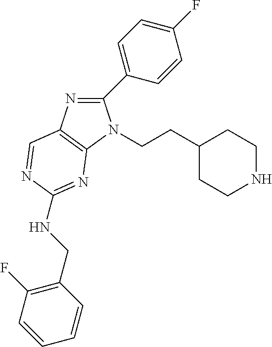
C1(C2=CC=C(F)C=C2)=NC2=C(N1CCC1CCNCC1)N=C(NCC1=C(F)C=CC=C1)N=C2
